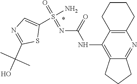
C12=C(C(NC(N=S(=O)(N)C3=CN=C(C(O)(C)C)S3)=O)=C3C(=N1)CCC3)CCCC2
